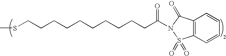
C(CCCCCCCCCC(=O)N1S(=O)(=O)C2=C(C1=O)C=CC=C2)SC
